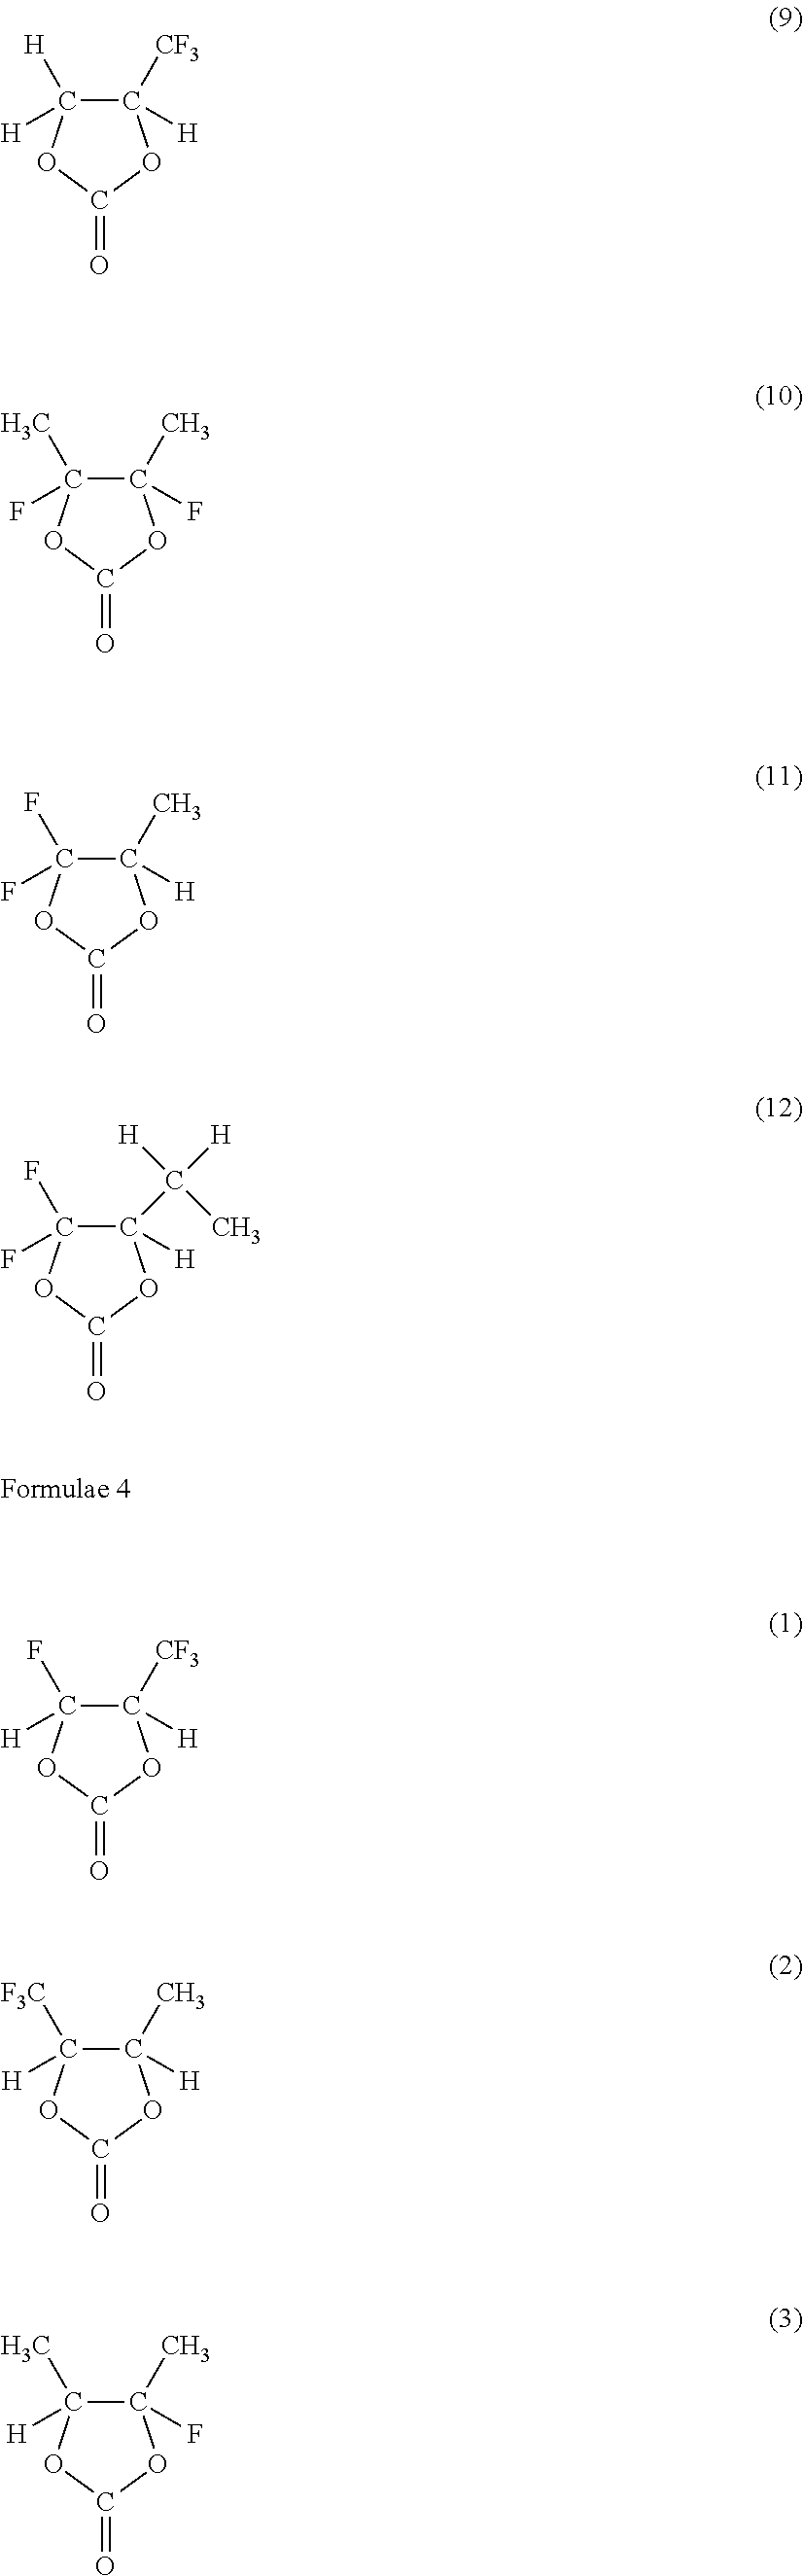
C1([CF3])([H])C([H])([H])OC(=O)O1.C1(C)(F)C(F)(C)OC(=O)O1.C1(C)([H])C(F)(F)OC(=O)O1.C1(C([H])([H])C)([H])C(F)(F)OC(=O)O1.C1([CF3])([H])C([H])(F)OC(=O)O1.C1(C)([H])C([H])([F3C])OC(=O)O1.C1(C)(F)C([H])(C)OC(=O)O1
